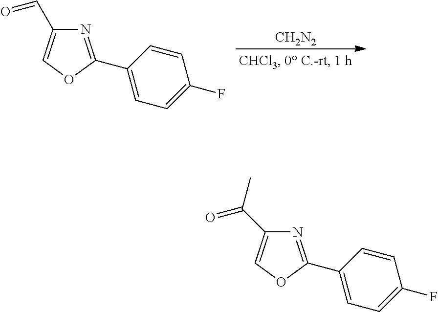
[CH2N2].N1=C(C2=CC=C(F)C=C2)OC=C1C=O.N1=C(C2=CC=C(F)C=C2)OC=C1C(=O)C
